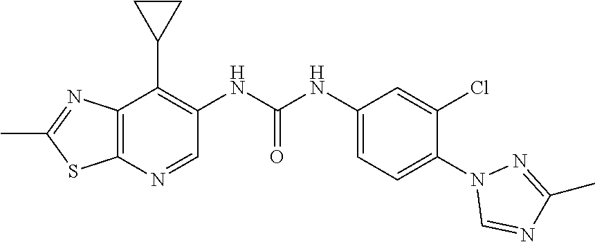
C12=C(N=CC(NC(NC3=CC=C(N4C=NC(C)=N4)C(Cl)=C3)=O)=C1C1CC1)SC(C)=N2
